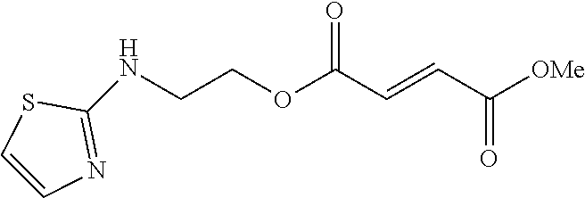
[OMe]C(C=CC(OCCNC1=NC=CS1)=O)=O
